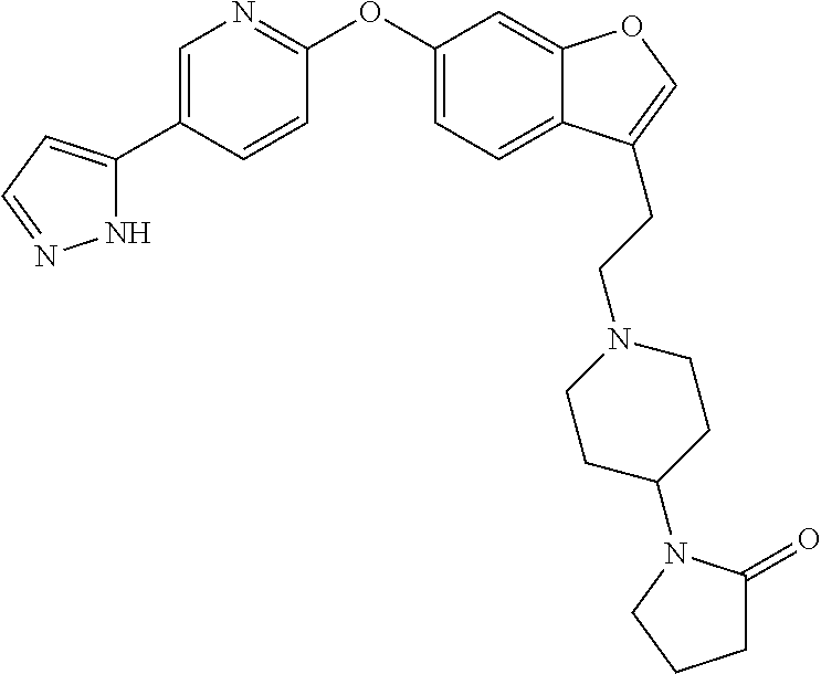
N1C(C2=CN=C(OC3=CC=C4C(=C3)OC=C4CCN3CCC(N4C(=O)CCC4)CC3)C=C2)=CC=N1
